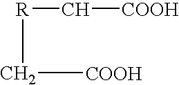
C([COOH])[R]C[COOH]
